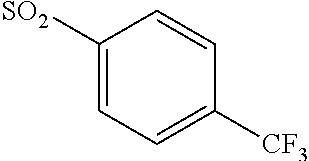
C1([SO2])=CC=C([CF3])C=C1
